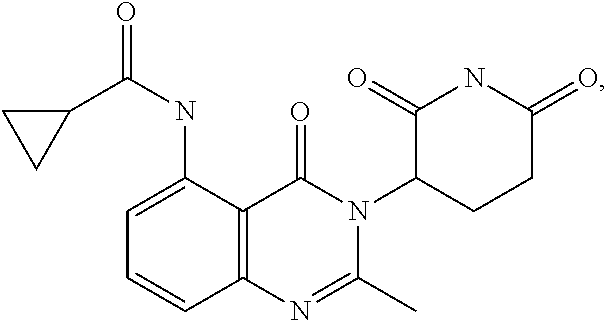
C12=C(C(NC(C3CC3)=O)=CC=C1)C(=O)N(C1CCC(=O)NC1=O)C(C)=N2
